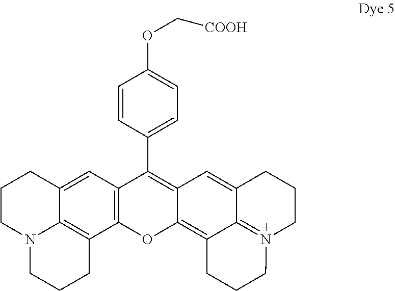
C1=CC(C2=C3C(=C4C5=N(CCCC5=C3)CCC4)OC3=C2C=C2C4=C3CCCN4CCC2)=CC=C1OC[COOH]
